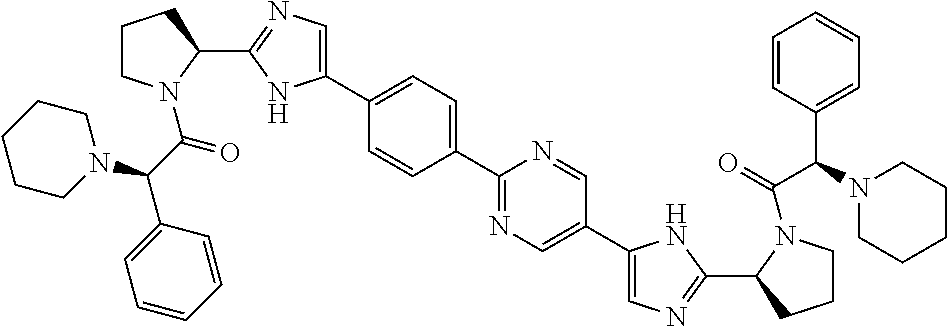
C1(C2CCCN2C(C(C2=CC=CC=C2)N2CCCCC2)=O)=NC=C(C2=CC=C(C3=NC=C(C4=CN=C(C5CCCN5C(=O)C(C5=CC=CC=C5)N5CCCCC5)N4)C=N3)C=C2)N1
